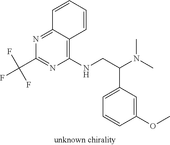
C1(C(F)(F)F)=NC(NCC(N(C)C)C2=CC=CC(OC)=C2)=C2C(=N1)C=CC=C2
